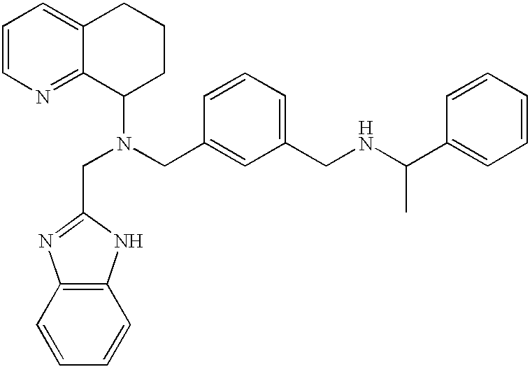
C(N(CC1=CC(CNC(C2=CC=CC=C2)C)=CC=C1)C1CCCC2=CC=CN=C12)C1=NC2=C(N1)C=CC=C2
